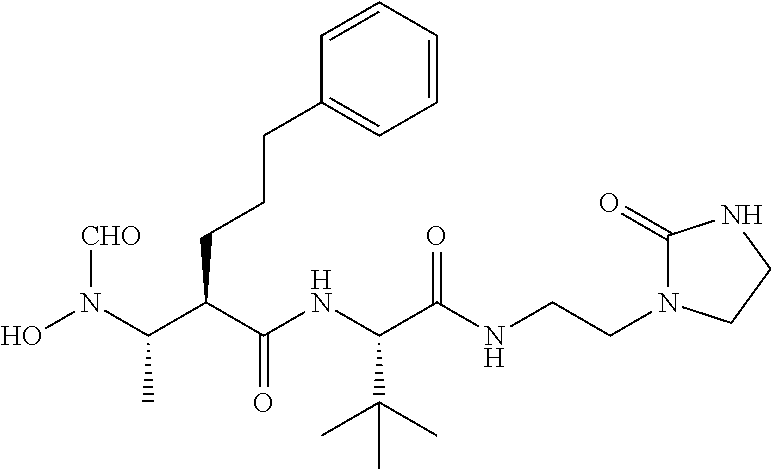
ON(C(C(C(NC(C(NCCN1C(=O)NCC1)=O)C(C)(C)C)=O)CCCC1=CC=CC=C1)C)[CHO]
